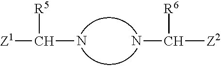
[Z1]C(N)[R5].NC([Z2])[R6]
